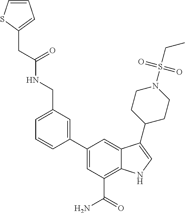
C1=C(C2=CC(CNC(CC3=CC=CS3)=O)=CC=C2)C=C2C(=C1C(=O)N)NC=C2C1CCN(S(CC)(=O)=O)CC1
